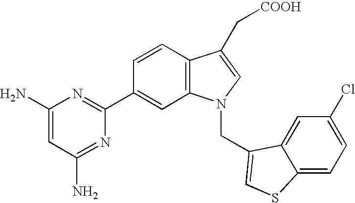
C1=CC2=C(C=C1C1=NC(N)=CC(N)=N1)N(CC1=CSC3=CC=C(Cl)C=C31)C=C2C[COOH]
